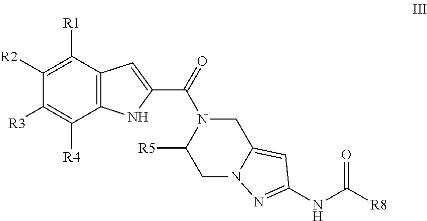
C12=C(C([R1])=C([R2])C([R3])=C1[R4])C=C(C(=O)N1C([R5])CN3C(=CC(NC([R8])=O)=N3)C1)N2
